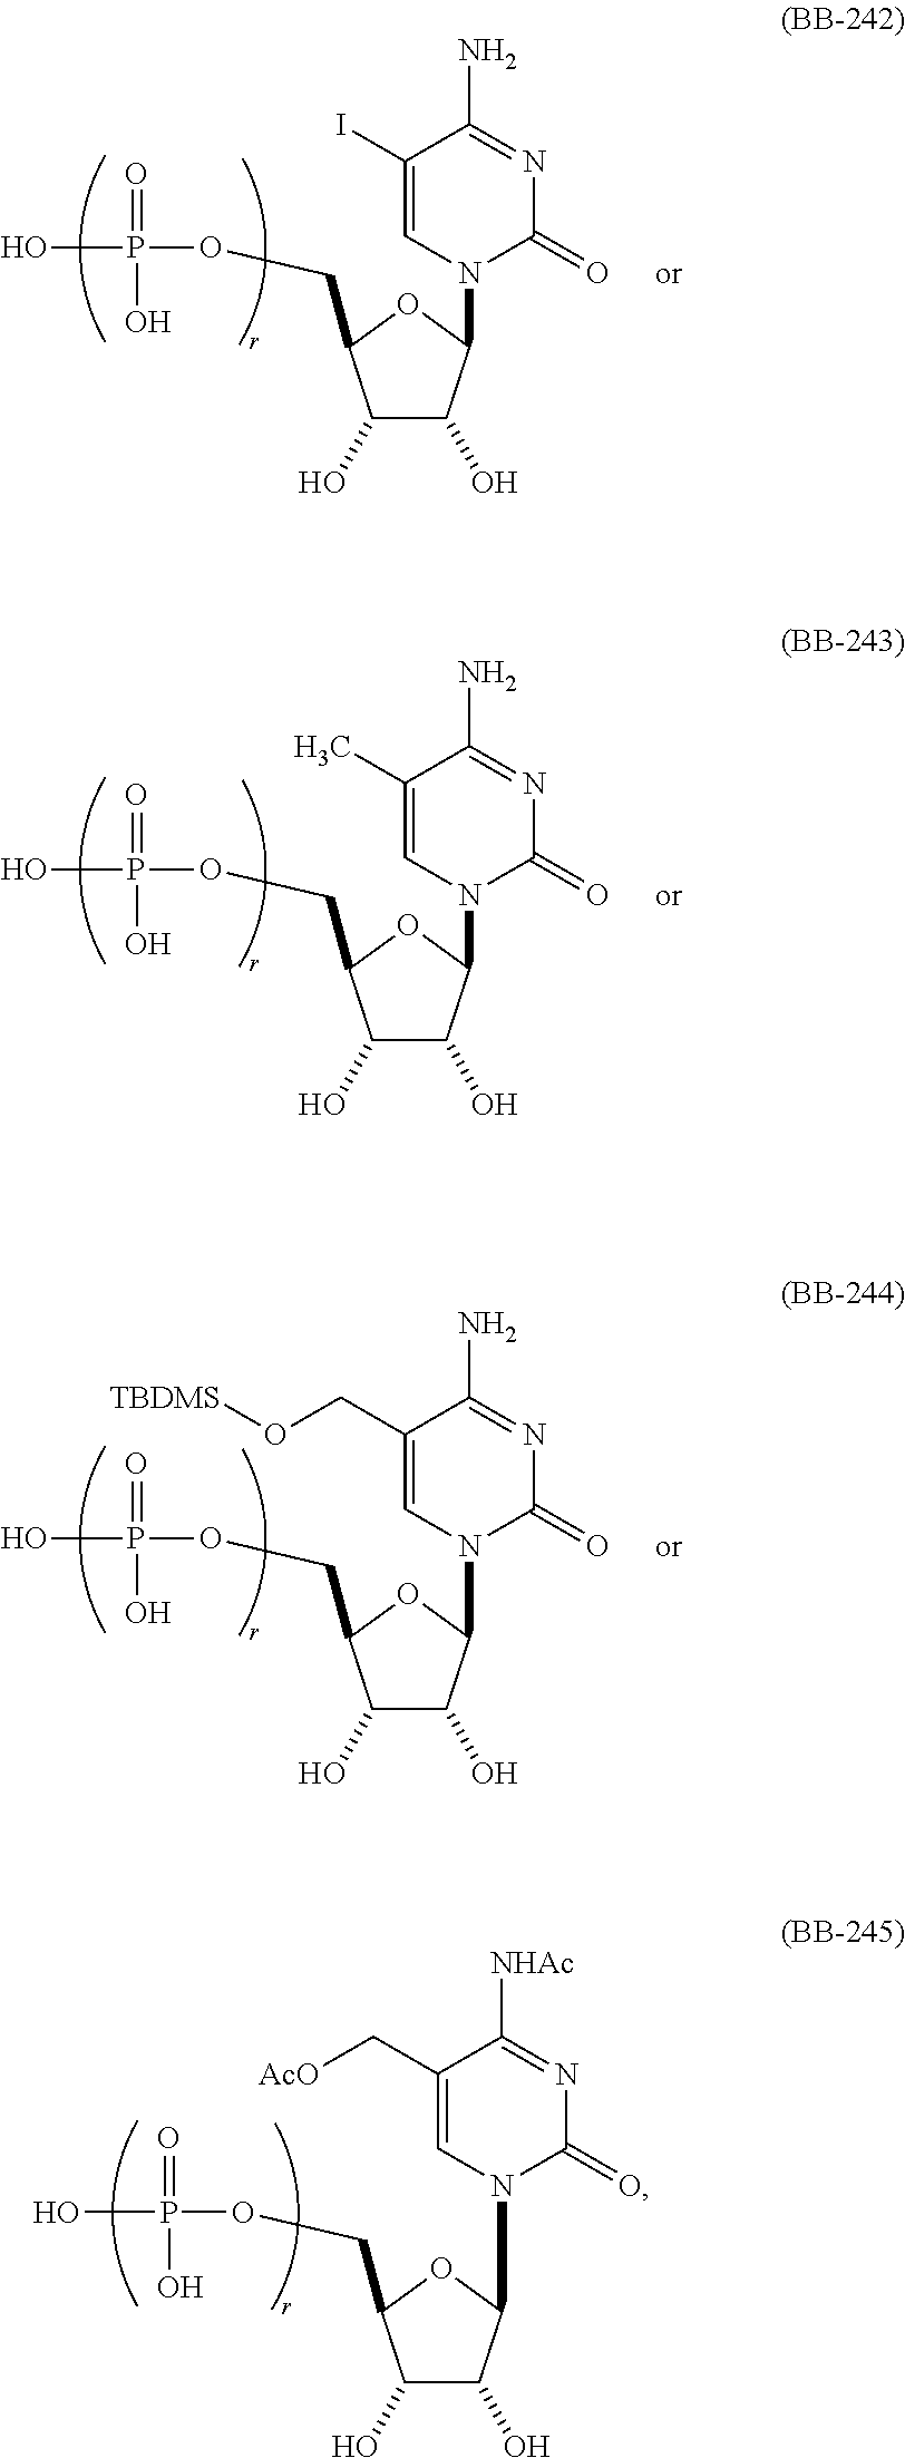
C1(O)C(O)C(N2C(=O)N=C(N)C(I)=C2)OC1COP(O)(=O)O.C1(O)C(O)C(N2C(=O)N=C(N)C(C)=C2)OC1COP(O)(=O)O.C1(O)C(O)C(N2C(=O)N=C(N)C(CO[TBDMS])=C2)OC1COP(O)(=O)O.C1(O)C(O)C(N2C(=O)N=C([NHAc])C(C[AcO])=C2)OC1COP(O)(=O)O
